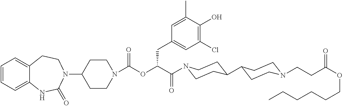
C1=CC=C2C(=C1)CCN(C1CCN(C(=O)OC(C(=O)N3CCC(C4CCN(CCC(OCCCCCC)=O)CC4)CC3)CC3=CC(Cl)=C(O)C(C)=C3)CC1)C(=O)N2
